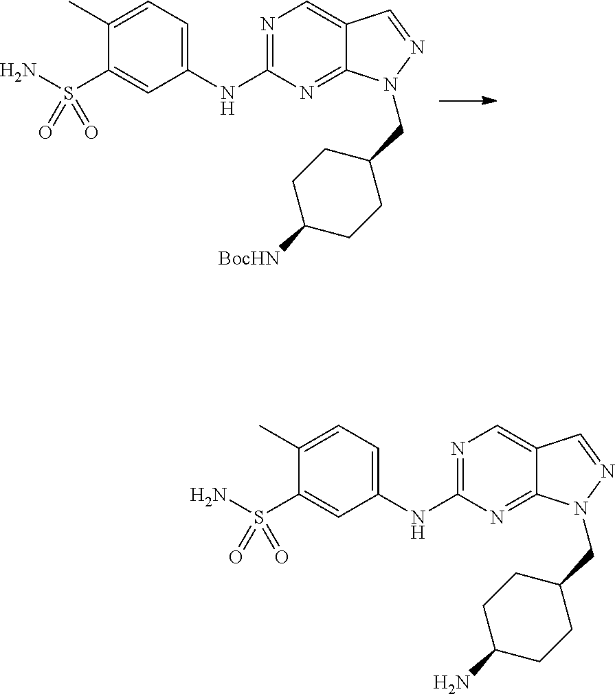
N1=C(NC2=CC=C(C)C(S(N)(=O)=O)=C2)N=C2C(=C1)C=NN2CC1CCC([BocHN])CC1.N1=C(NC2=CC=C(C)C(S(N)(=O)=O)=C2)N=C2C(=C1)C=NN2CC1CCC(N)CC1
